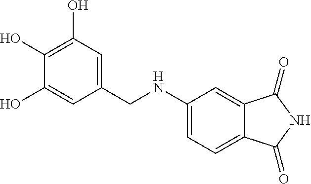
C1(O)=C(O)C=C(CNC2=CC=C3C(=C2)C(=O)NC3=O)C=C1O
